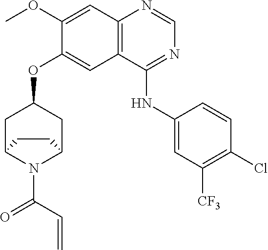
C1(OC)=CC2=C(C=C1OC1CC3N(C(C=C)=O)C(C1)CC3)C(NC1=CC([CF3])=C(Cl)C=C1)=NC=N2
